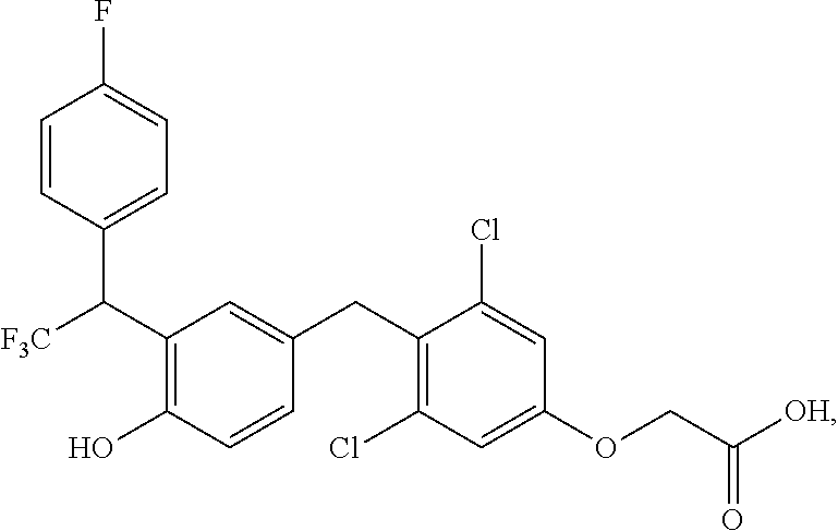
C(C1=C(O)C=CC(CC2=C(Cl)C=C(OCC([OH])=O)C=C2Cl)=C1)(C1=CC=C(F)C=C1)[F3C]
